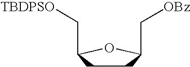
C1CC(C[TBDPSO])OC1C[OBz]
